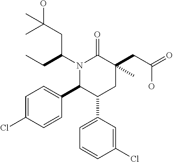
N1(C(CC)CC(O)(C)C)C(C2=CC=C(Cl)C=C2)C(C2=CC=CC(Cl)=C2)CC(CC(=O)O)(C)C1=O
